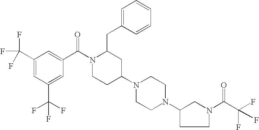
C1(C(F)(F)F)=CC(C(F)(F)F)=CC(C(N2CCC(N3CCN(C4CCN(C(C(F)(F)F)=O)C4)CC3)CC2CC2=CC=CC=C2)=O)=C1
